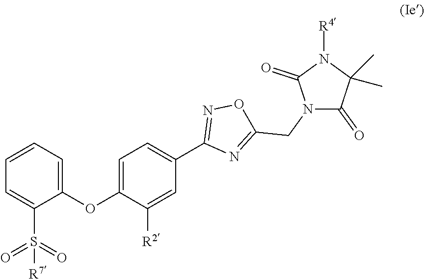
C1(OC2=CC=C(C3=NOC(CN4C(=O)C(C)(C)N([R4])C4=O)=N3)C=C2[R2])=CC=CC=C1S(=O)(=O)[R7]
